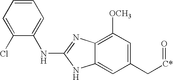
C1(Cl)=CC=CC=C1NC1=NC2=C([OCH3])C=C(C[C*]=O)C=C2N1
